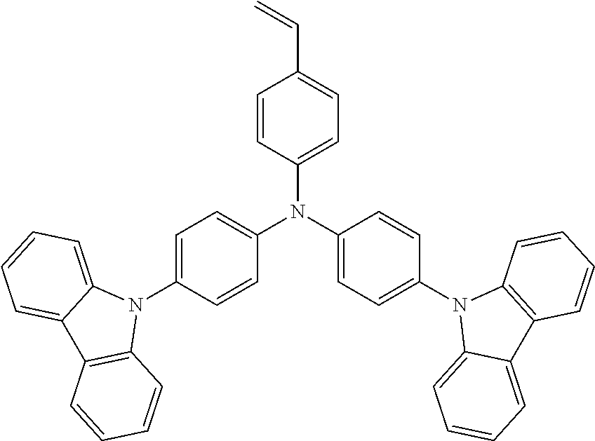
C1=CC(N(C2=CC=C(N3C4=CC=CC=C4C4=C3C=CC=C4)C=C2)C2=CC=C(N3C4=CC=CC=C4C4=C3C=CC=C4)C=C2)=CC=C1C=C
